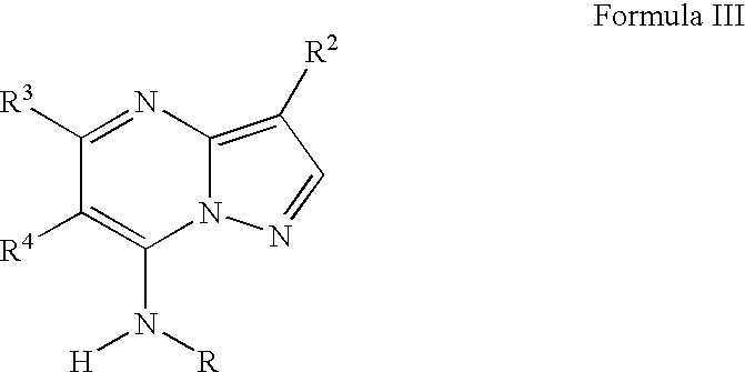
C1([R3])=NC2=C([R2])C=NN2C(N([H])[R])=C1[R4]
